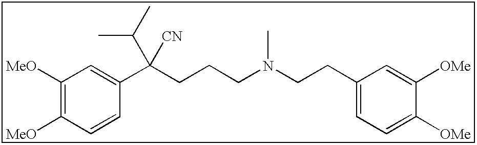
C1([MeO])=C([MeO])C=CC(C(CCCN(CCC2=CC=C([OMe])C([OMe])=C2)C)(C(C)C)[CN])=C1
